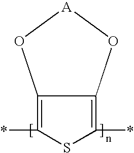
C1(*)=C2C(=C(*)S1)O[A]O2
